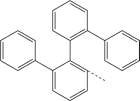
C1(C2=C(C)C=CC=C2C2=CC=CC=C2)=C(C2=CC=CC=C2)C=CC=C1
